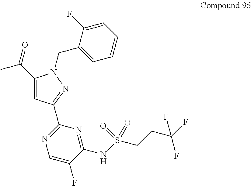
C(C1=CC(C2=NC=C(F)C(NS(CCC(F)(F)F)(=O)=O)=N2)=NN1CC1=CC=CC=C1F)(=O)C
